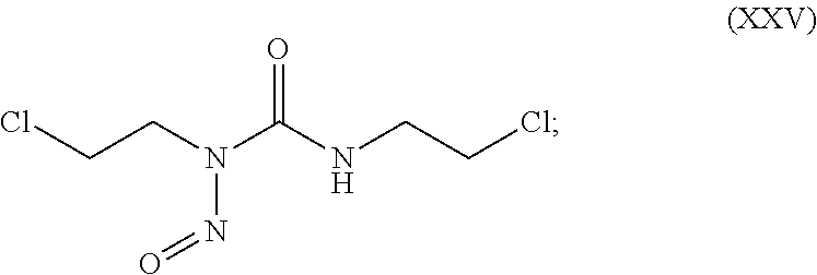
ClCCN(C(=O)NCCCl)N=O
